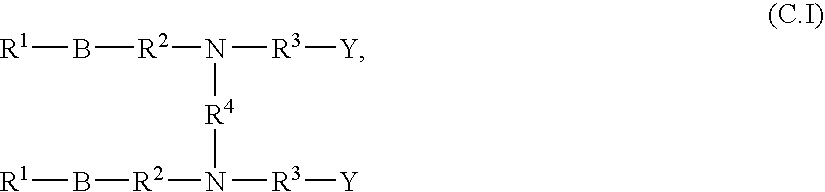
[R1]B[R2]N([R3][Y])[R4]N([R2]B[R1])[R3][Y]
